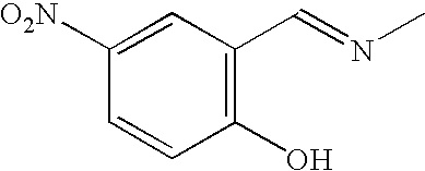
C1=C([O2N])C=CC(O)=C1C=NC
